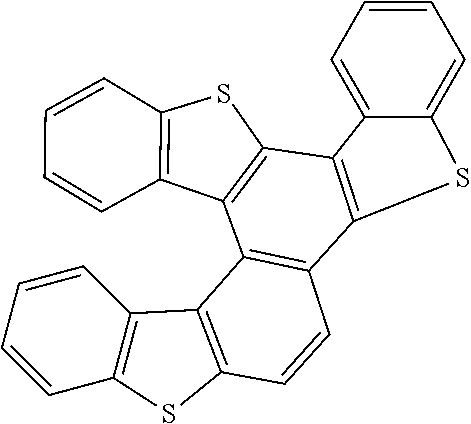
C1=CC2=C(C3=C1C1=C(C4=C3C3=C(C=CC=C3)S4)C3=CC=CC=C3S1)C1=C(S2)C=CC=C1
